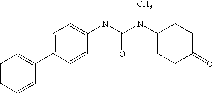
C1=CC=CC(C2=CC=C(NC(N(C3CCC(=O)CC3)C)=O)C=C2)=C1
